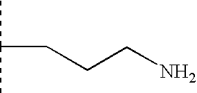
CC(C)CCCN
